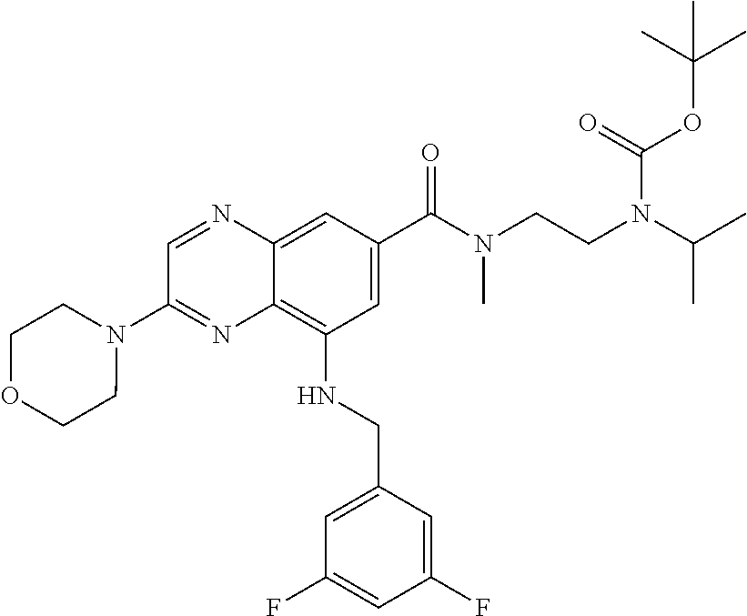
C1=C(C(N(CCN(C(C)C)C(OC(C)(C)C)=O)C)=O)C=C2C(=C1NCC1=CC(F)=CC(F)=C1)N=C(N1CCOCC1)C=N2
